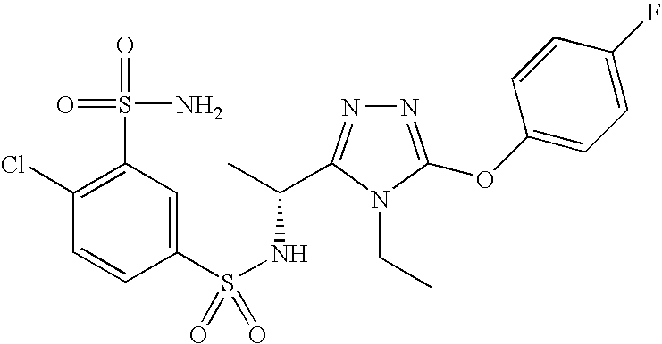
N1=C(OC2=CC=C(F)C=C2)N(CC)C(C(C)NS(=O)(C2=CC(S(=O)(N)=O)=C(Cl)C=C2)=O)=N1
